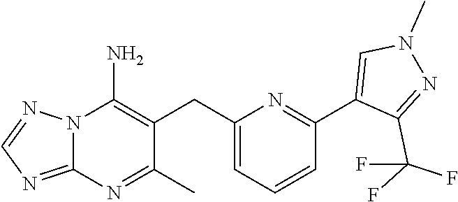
N12C(=NC=N1)N=C(C)C(CC1=CC=CC(C3=CN(C)N=C3C(F)(F)F)=N1)=C2N
